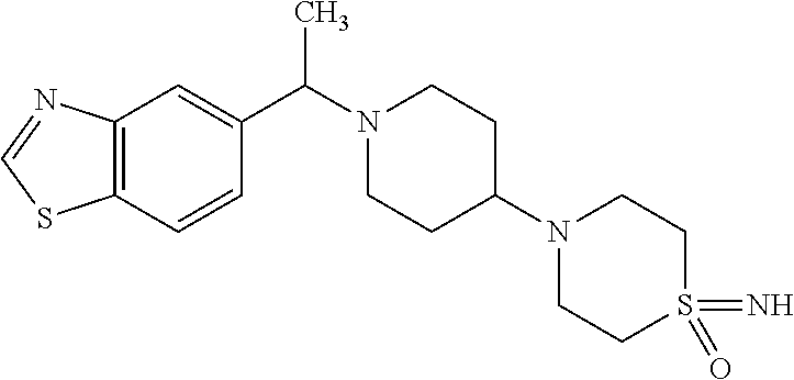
C12=C(C=C(C(C)N3CCC(N4CCS(=N)(=O)CC4)CC3)C=C1)N=CS2
